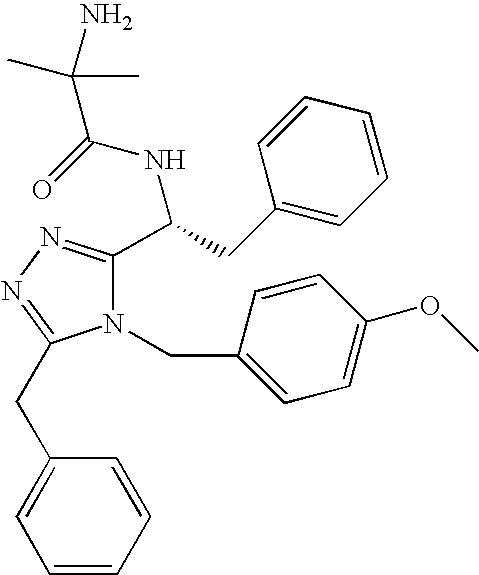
N1(CC2=CC=C(OC)C=C2)C(C(NC(=O)C(C)(C)N)CC2=CC=CC=C2)=NN=C1CC1=CC=CC=C1
